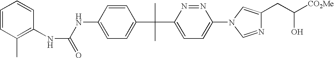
C(C1=CC=C(N2C=C(CC([CO2Me])O)N=C2)N=N1)(C)(C)C1=CC=C(NC(NC2=C(C)C=CC=C2)=O)C=C1
